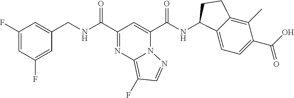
C1=C(F)C=C(F)C=C1CNC(=O)C1=NC2=C(F)C=NN2C(C(NC2C3=CC=C(C(O)=O)C(C)=C3CC2)=O)=C1
